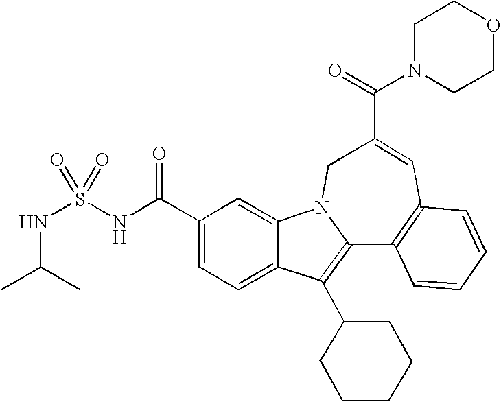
C1(C(NS(NC(C)C)(=O)=O)=O)=CC=C2C(=C1)N1C(=C2C2CCCCC2)C2=C(C=C(C(=O)N3CCOCC3)C1)C=CC=C2
